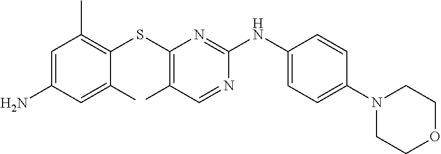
C1=C(N)C=C(C)C(SC2=C(C)C=NC(NC3=CC=C(N4CCOCC4)C=C3)=N2)=C1C
